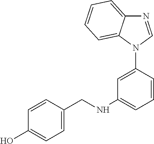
C1(CNC2=CC=CC(N3C=NC4=CC=CC=C34)=C2)=CC=C(O)C=C1
